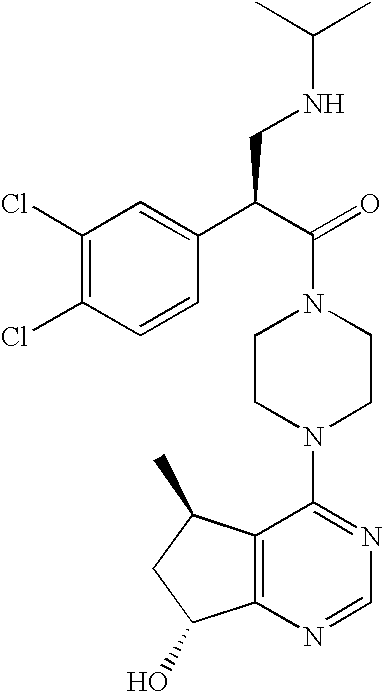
C(N1CCN(C2=NC=NC3=C2C(C)CC3O)CC1)(C(C1=CC(Cl)=C(Cl)C=C1)CNC(C)C)=O
